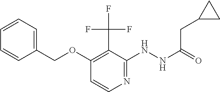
N(NC1=NC=CC(OCC2=CC=CC=C2)=C1C(F)(F)F)C(CC1CC1)=O
